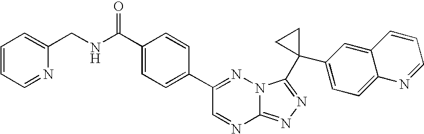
C12=NN=C(C3(C4=CC=C5C(=C4)C=CC=N5)CC3)N1N=C(C1=CC=C(C(NCC3=CC=CC=N3)=O)C=C1)C=N2
